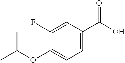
C1=C(F)C(OC(C)C)=CC=C1C(O)=O
